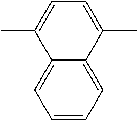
C1=C(C)C2=CC=CC=C2C(C)=C1
